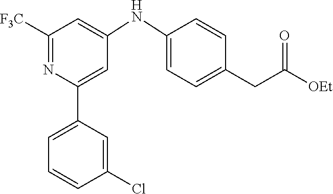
C1=C(C2=CC(NC3=CC=C(CC(=O)[OEt])C=C3)=CC([F3C])=N2)C=C(Cl)C=C1
